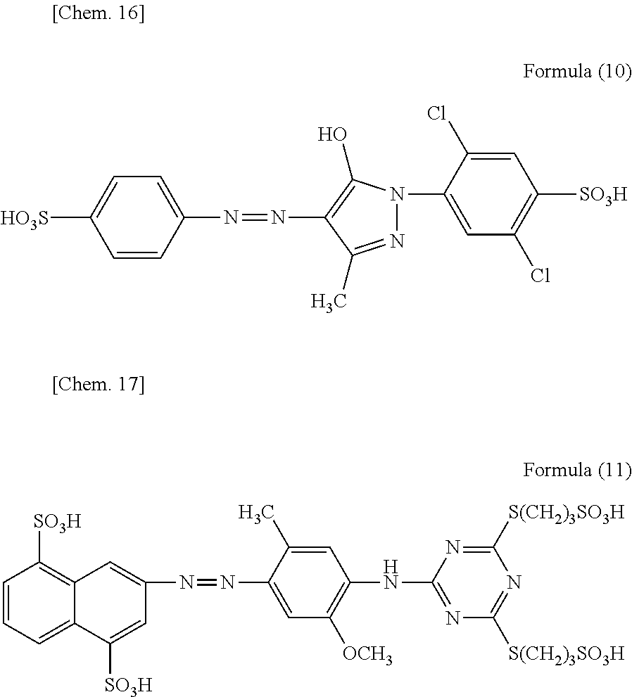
C1=CC(N=NC2=C(O)N(C3=CC(Cl)=C([SO3H])C=C3Cl)N=C2C)=CC=C1[HO3S].C1=CC=C2C(=C1[SO3H])C=C(N=NC1=CC([OCH3])=C(NC3=NC([S(CH2)3SO3H])=NC([S(CH2)3SO3H])=N3)C=C1C)C=C2[SO3H]
